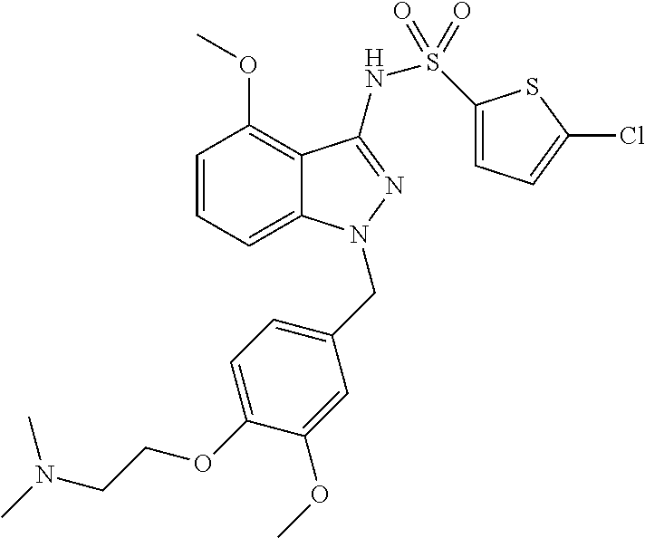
C1=CC=C2C(=C1OC)C(NS(C1=CC=C(Cl)S1)(=O)=O)=NN2CC1=CC=C(OCCN(C)C)C(OC)=C1
